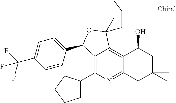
C12=C(C3CCCC3)N=C3C(=C1C1(OC2C2=CC=C(C(F)(F)F)C=C2)CCCC1)C(O)CC(C)(C)C3
